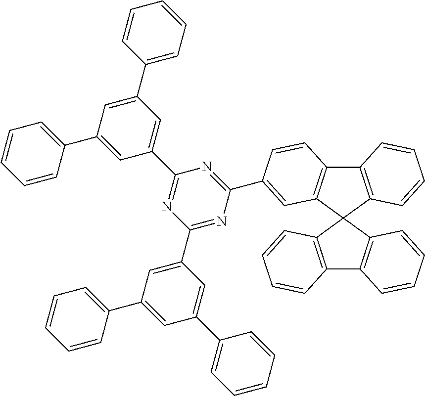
C12=C(C=CC=C1)C1(C3=C2C=CC(C2=NC(C4=CC(C5=CC=CC=C5)=CC(C5=CC=CC=C5)=C4)=NC(C4=CC(C5=CC=CC=C5)=CC(C5=CC=CC=C5)=C4)=N2)=C3)C2=C(C3=C1C=CC=C3)C=CC=C2
